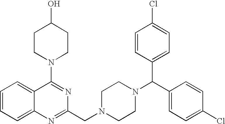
C1(N2CCC(O)CC2)=NC(CN2CCN(C(C3=CC=C(Cl)C=C3)C3=CC=C(Cl)C=C3)CC2)=NC2=CC=CC=C12
